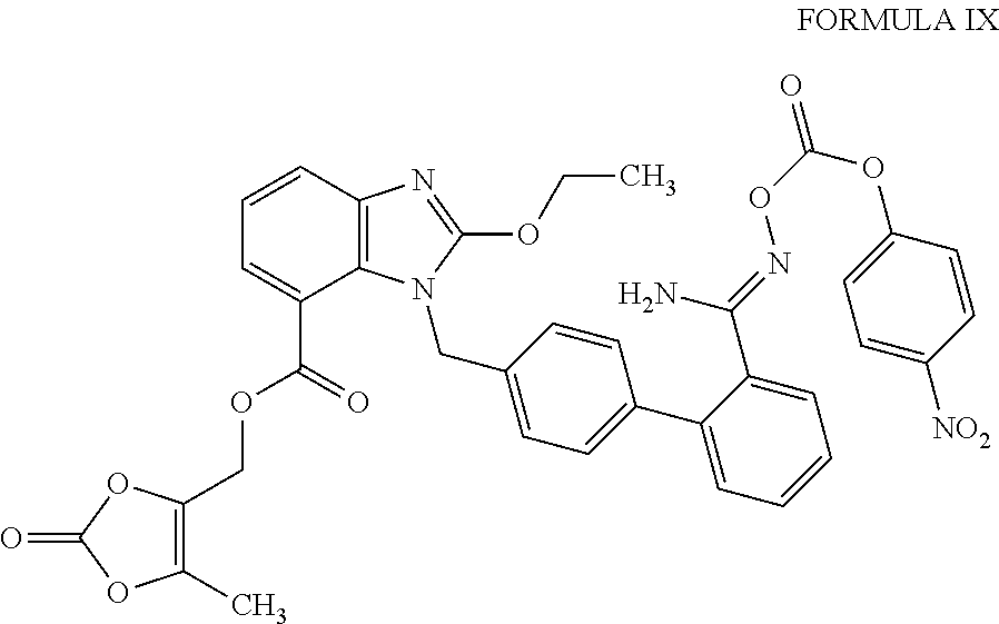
C1(C)=C(COC(=O)C2=CC=CC3=C2N(CC2=CC=C(C4=CC=CC=C4C(N)=NOC(OC4=CC=C([NO2])C=C4)=O)C=C2)C(OCC)=N3)OC(=O)O1
